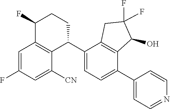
C1(C2C3=C(C(F)CC2)C=C(F)C=C3[CN])=CC=C(C2=CC=NC=C2)C2=C1CC(F)(F)C2O
